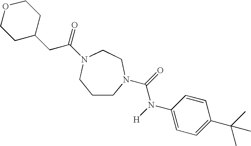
C1CN(C(=O)N([H])C2=CC=C(C(C)(C)C)C=C2)CCN(C(=O)CC2CCOCC2)C1
